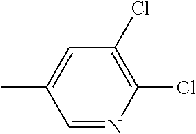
CC1=CC(Cl)=C(Cl)N=C1
